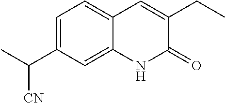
C(C1=CC=C2C(=C1)NC(=O)C(CC)=C2)(C)[CN]
